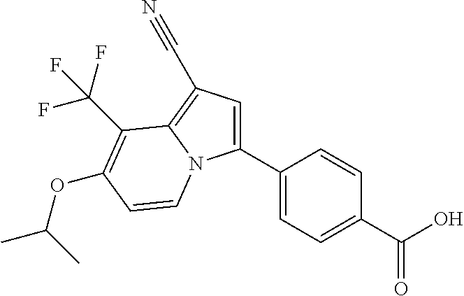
C1(C2=CC=C(C(O)=O)C=C2)=CC(C#N)=C2N1C=CC(OC(C)C)=C2C(F)(F)F
